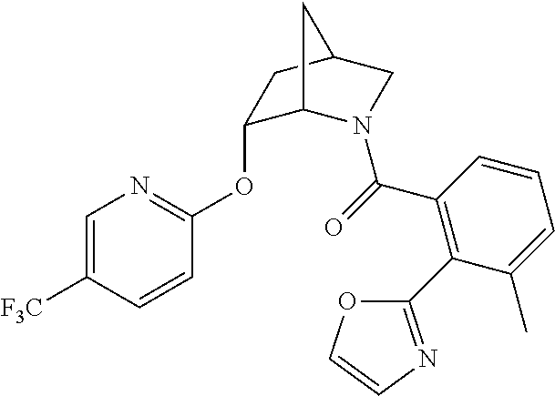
C1=C([F3C])C=CC(OC2C3N(C(=O)C4=C(C5=NC=CO5)C(C)=CC=C4)CC(C2)C3)=N1
